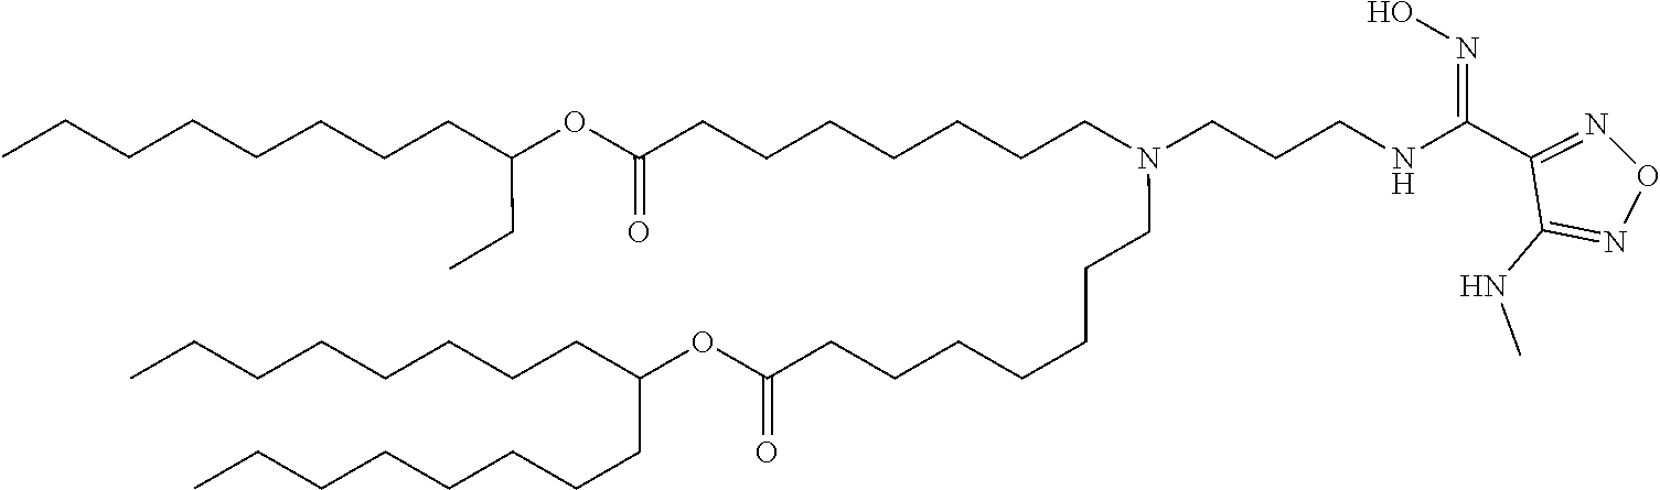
C(CCCC(CCCCCCCC)OC(=O)CCCCCCCN(CCCNC(C1=NON=C1NC)=NO)CCCCCCCC(OC(CC)CCCCCCCC)=O)CCCC
